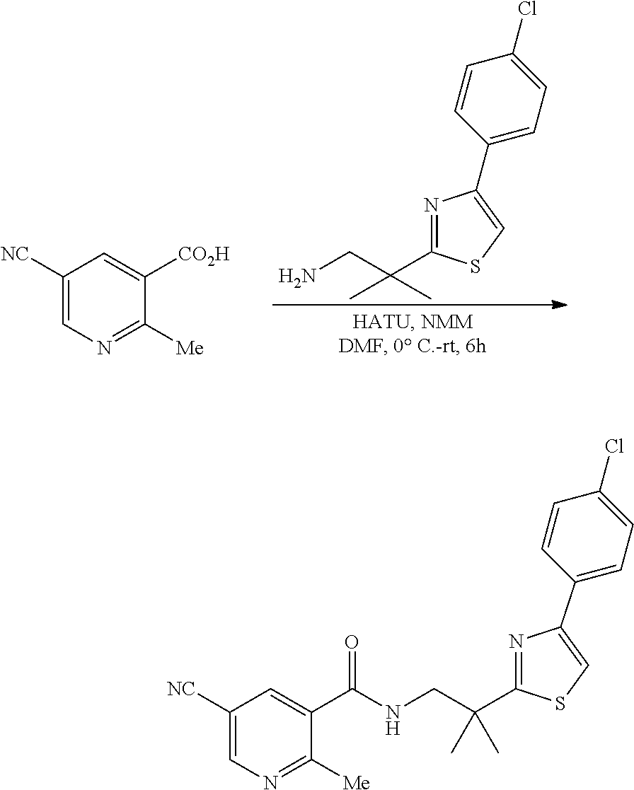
NCC(C)(C)C1=NC(C2=CC=C(Cl)C=C2)=CS1.C1=C([NC])C=C([CO2H])C([Me])=N1.C1=C([NC])C=C(C(NCC(C2=NC(C3=CC=C(Cl)C=C3)=CS2)(C)C)=O)C([Me])=N1
